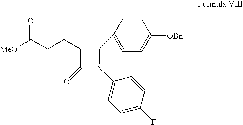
C1(CCC([MeO])=O)C(=O)N(C2=CC=C(F)C=C2)C1C1=CC=C([OBn])C=C1
